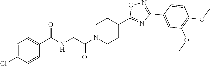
C1N(C(CNC(C2=CC=C(Cl)C=C2)=O)=O)CCC(C2=NC(C3=CC(OC)=C(OC)C=C3)=NO2)C1
